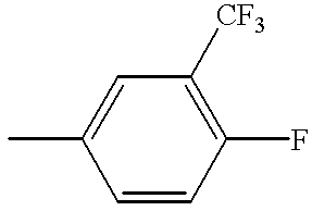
CC1=CC([CF3])=C(F)C=C1
